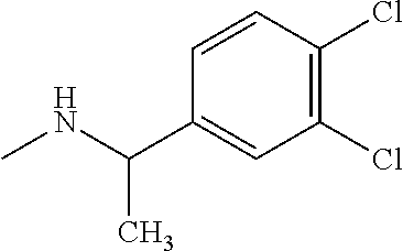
N(C)C(C)C1=CC(Cl)=C(Cl)C=C1
